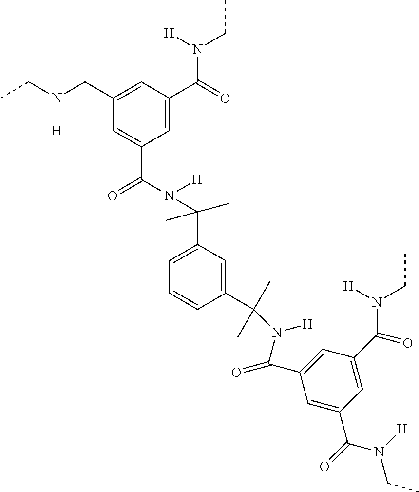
C1(CN(CC)[H])=CC(C(=O)N(CC)[H])=CC(C(=O)N([H])C(C2=CC=CC(C(N([H])C(=O)C3=CC(C(=O)N([H])CC)=CC(C(N(CC)[H])=O)=C3)(C)C)=C2)(C)C)=C1
